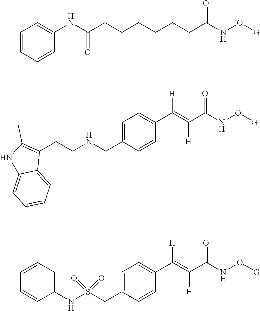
C1=CC=CC(NC(CCCCCCC(NO[G])=O)=O)=C1.C1(C(=C(C(NO[G])=O)[H])[H])=CC=C(CNCCC2=C(C)NC3=CC=CC=C23)C=C1.C1(C(=C(C(NO[G])=O)[H])[H])=CC=C(CS(NC2=CC=CC=C2)(=O)=O)C=C1
